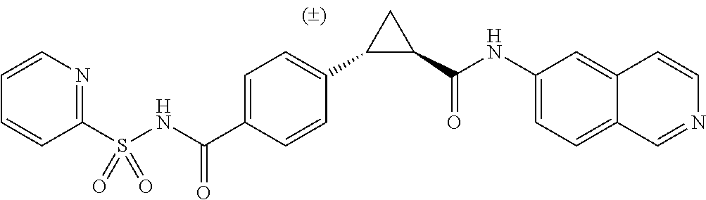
C1=C(C(NS(C2=NC=CC=C2)(=O)=O)=O)C=CC(C2C(C(NC3=CC=C4C=NC=CC4=C3)=O)C2)=C1
